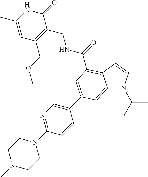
C12=CC(C3=CN=C(N4CCN(C)CC4)C=C3)=CC(C(=O)NCC3=C(COC)C=C(C)NC3=O)=C1C=CN2C(C)C
